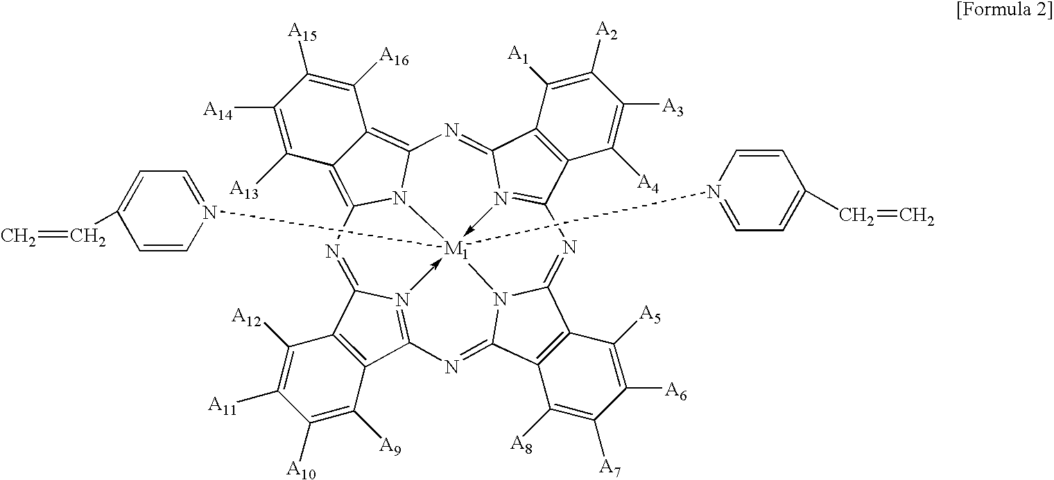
C12=C(C3=N4->[M1]56(N7=CC=C(C=C)C=C7)(N7=CC=C(C=C)C=C7)-N7=C(C8=C(C7=NC7=C9C(=C(N75)N=C14)C([A13])=C([A14])C([A15])=C9[A16])C([A1])=C([A2])C([A3])=C8[A4])N=C1C4=C(C(=N3)N16)C([A8])=C([A7])C([A6])=C4[A5])C([A9])=C([A10])C([A11])=C2[A12]
